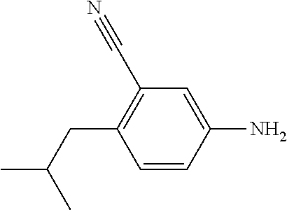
C1(C#N)=C(CC(C)C)C=CC(N)=C1
